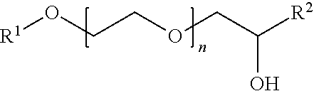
[R1]OCCOCC([R2])O
